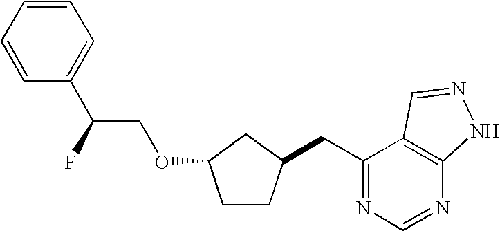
C1=CC=CC=C1C(COC1CCC(CC2=NC=NC3=C2C=NN3)C1)F
